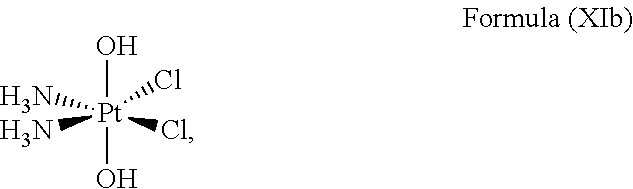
[Pt](O)(O)(Cl)(Cl)(N)N
